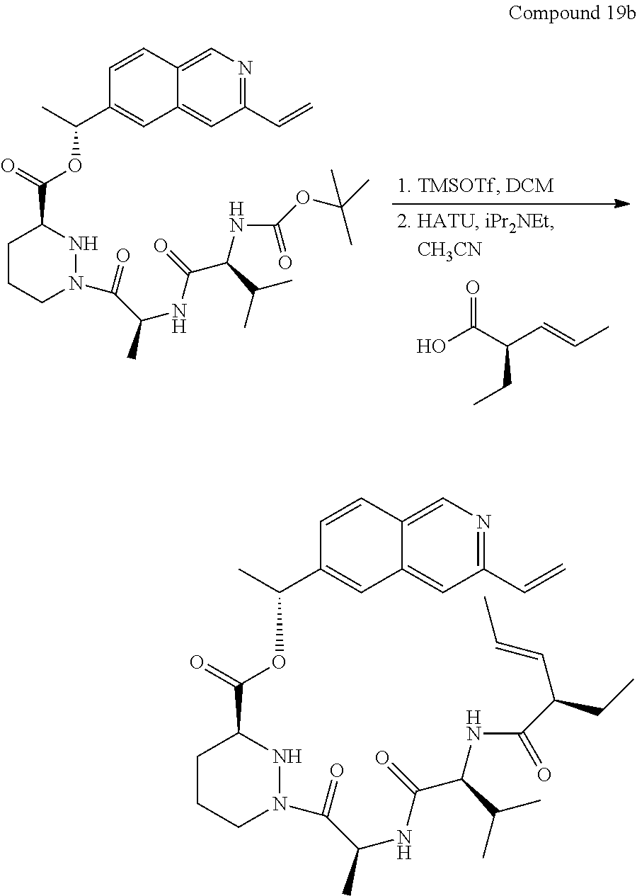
O=C(C(C=CC)CC)O.C1CCN(C(C(NC(=O)C(NC(=O)OC(C)(C)C)C(C)C)C)=O)NC1C(=O)OC(C)C1=CC2=CC(C=C)=NC=C2C=C1.C1CCN(C(C(NC(=O)C(NC(=O)C(CC)C=CC)C(C)C)C)=O)NC1C(=O)OC(C)C1=CC2=CC(C=C)=NC=C2C=C1
